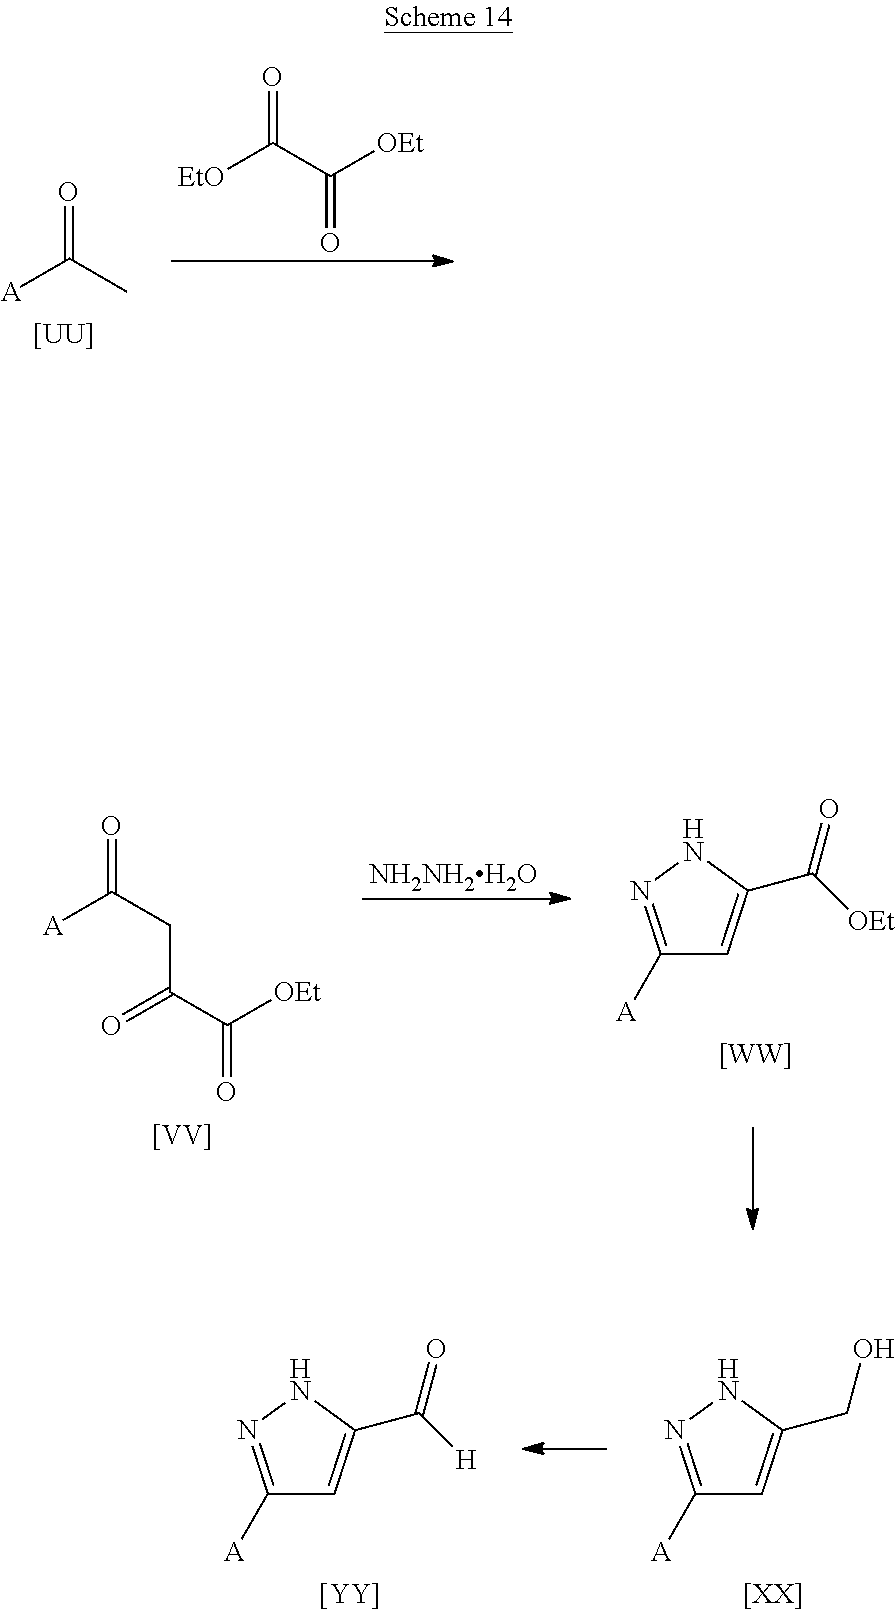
[A]C(C)=O.[[UU]].C(C([OEt])=O)(=O)[EtO].[A]C(CC(C([OEt])=O)=O)=O.[[VV]].[NH2NH2H2O].C1([A])=NNC(C([OEt])=O)=C1.[[WW]].C1([A])=NNC(CO)=C1.[[XX]].C1([A])=NNC(C([H])=O)=C1.[[YY]]
